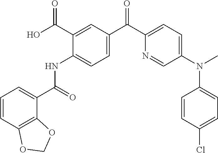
C1=CC2=C(C(C(=O)NC3=CC=C(C(C4=CC=C(N(C)C5=CC=C(Cl)C=C5)C=N4)=O)C=C3C(O)=O)=C1)OCO2
